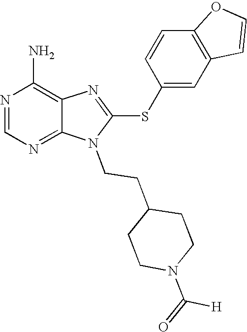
N1=CN=C2C(=C1N)N=C(SC1=CC3=C(C=C1)OC=C3)N2CCC1CCN(C([H])=O)CC1
